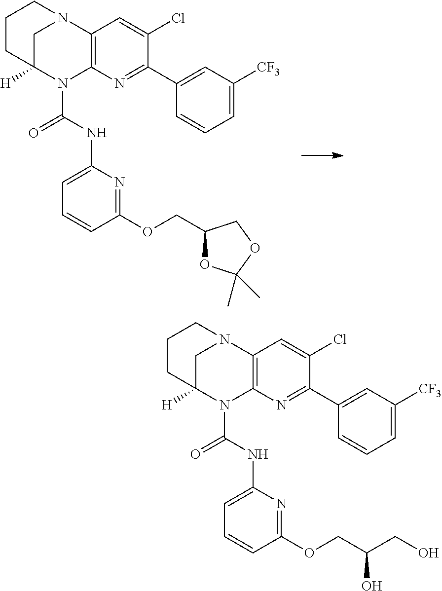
C1C2([H])N(C(NC3=CC=CC(OCC4OC(C)(C)OC4)=N3)=O)C3=C(N1CCC2)C=C(Cl)C(C1=CC([CF3])=CC=C1)=N3.C1C2([H])N(C(NC3=CC=CC(OCC(CO)O)=N3)=O)C3=C(N1CCC2)C=C(Cl)C(C1=CC([CF3])=CC=C1)=N3
